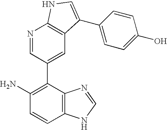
N1=CC(C2=C(N)C=CC3=C2N=CN3)=CC2=C1NC=C2C1=CC=C(O)C=C1
